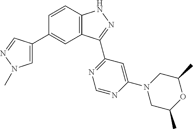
C1=C(C2=CC3=C(C=C2)NN=C3C2=NC=NC(N3CC(C)OC(C)C3)=C2)C=NN1C
